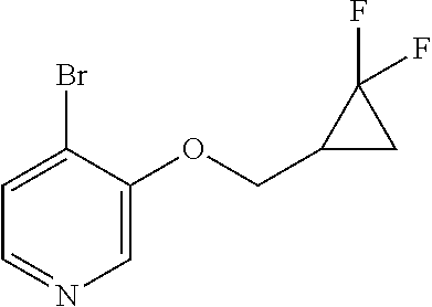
C1(COC2=CN=CC=C2Br)CC1(F)F
